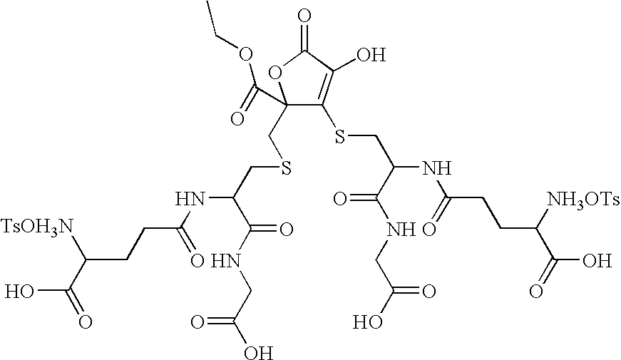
C1(CSCC(NC(CCC([TsOH3N])C(=O)O)=O)C(NCC(O)=O)=O)(C(=O)OCC)C(SCC(NC(CCC([NH3OTs])C(=O)O)=O)C(NCC(O)=O)=O)=C(O)C(=O)O1
